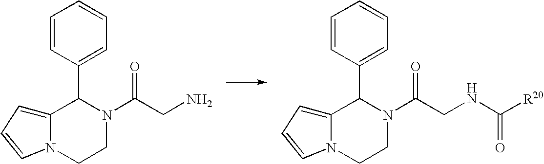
C12=CC=CN1CCN(C(CN)=O)C2C1=CC=CC=C1.C12=CC=CN1CCN(C(CNC([R20])=O)=O)C2C1=CC=CC=C1
